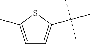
C1=C(C(C)(C)C)SC(C)=C1
